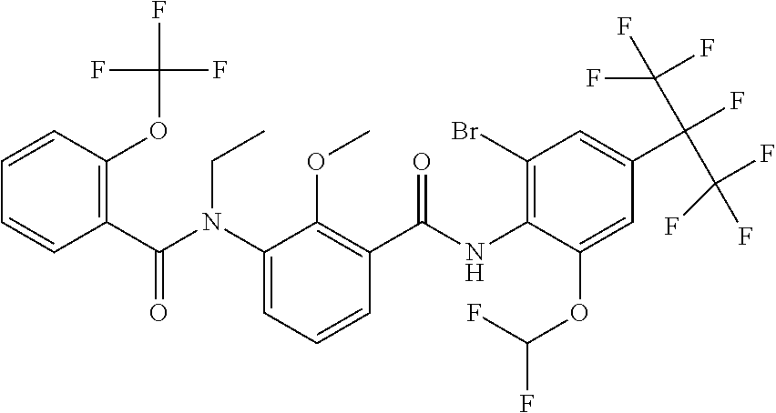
C1=CC(OC(F)(F)F)=C(C(N(C2=CC=CC(C(NC3=C(Br)C=C(C(F)(C(F)(F)F)C(F)(F)F)C=C3OC(F)F)=O)=C2OC)CC)=O)C=C1
